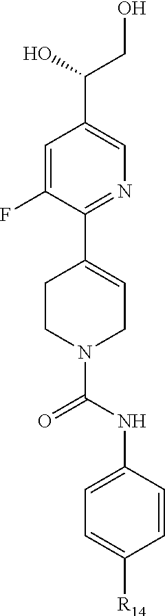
OCC(O)C1=CN=C(C2=CCN(C(=O)NC3=CC=C([R14])C=C3)CC2)C(F)=C1
